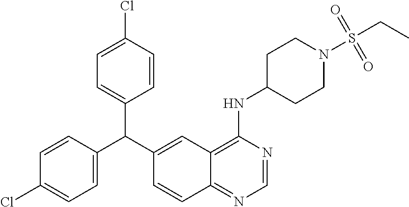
C1=CC(C(C2=CC3=C(NC4CCN(S(CC)(=O)=O)CC4)N=CN=C3C=C2)C2=CC=C(Cl)C=C2)=CC=C1Cl
